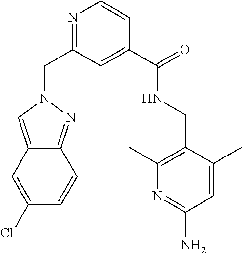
N1=C(CN2C=C3C(=N2)C=CC(Cl)=C3)C=C(C(NCC2=C(C)N=C(N)C=C2C)=O)C=C1
